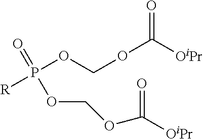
P(OCOC([OiPr])=O)([R])(OCOC(=O)[OiPr])=O
